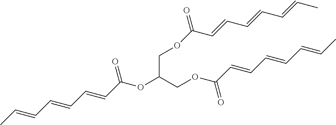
CC=CC=CC=CC(OC(COC(C=CC=CC=CC)=O)COC(C=CC=CC=CC)=O)=O
